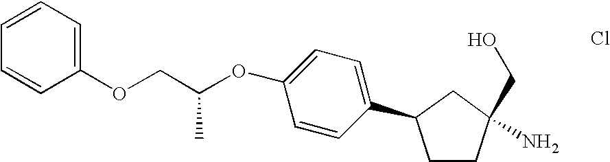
C1CC(CO)(N)CC1C1=CC=C(OC(COC2=CC=CC=C2)C)C=C1.Cl
